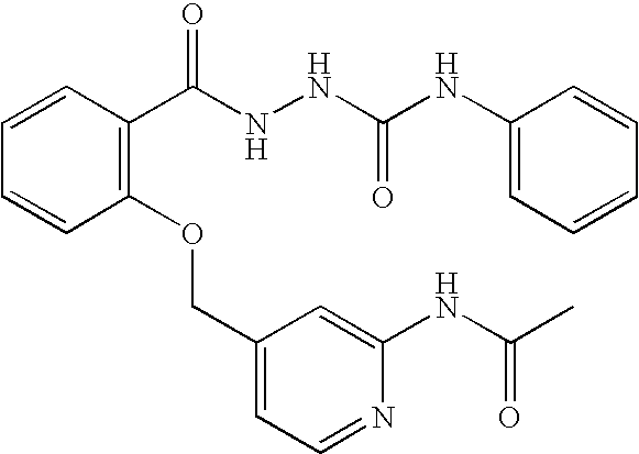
C1=CC(C(NNC(NC2=CC=CC=C2)=O)=O)=C(OCC2=CC=NC(NC(C)=O)=C2)C=C1
